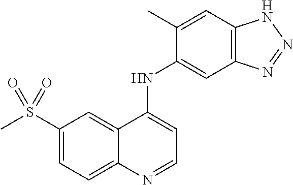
C1(S(C)(=O)=O)=CC=C2C(=C1)C(NC1=CC3=C(C=C1C)NN=N3)=CC=N2
